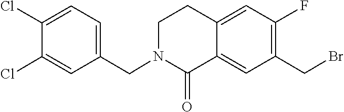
C12=CC(F)=C(CBr)C=C1C(=O)N(CC1=CC=C(Cl)C(Cl)=C1)CC2
